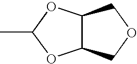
CC1OC2C(O1)COC2
